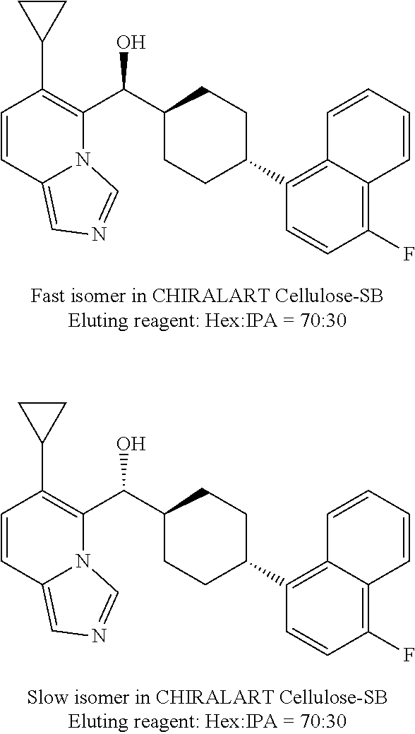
C1=CC2=CN=CN2C(C(C2CCC(C3=C4C(=C(F)C=C3)C=CC=C4)CC2)O)=C1C1CC1.C1=CC2=CN=CN2C(C(C2CCC(C3=C4C(=C(F)C=C3)C=CC=C4)CC2)O)=C1C1CC1
